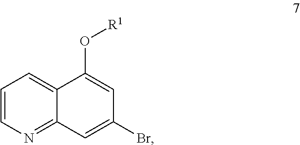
C1=CN=C2C(=C1)C(O[R1])=CC(Br)=C2
